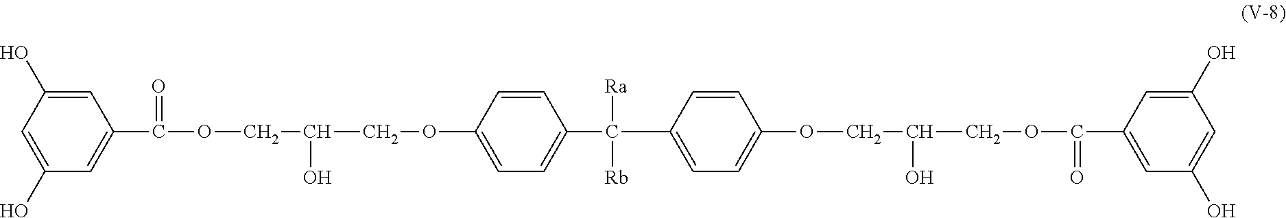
C1=C(O)C=C(C(=O)OCC(COC2=CC=C(C(C3=CC=C(OCC(COC(=O)C4=CC(O)=CC(O)=C4)O)C=C3)([Ra])[Rb])C=C2)O)C=C1O
